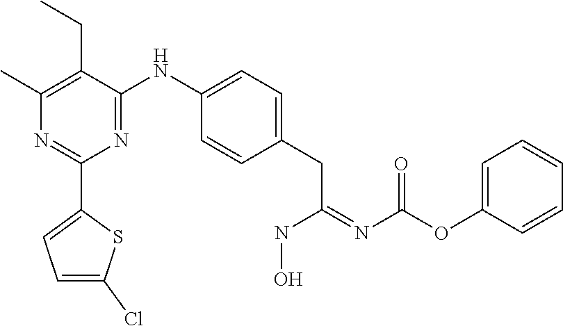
N1=C(NC2=CC=C(CC(=NC(OC3=CC=CC=C3)=O)NO)C=C2)C(CC)=C(C)N=C1C1=CC=C(Cl)S1
